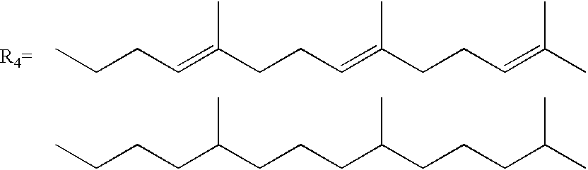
C(CC=C(CCC=C(CCC=C(C)C)C)C)C.C(CCC(CCCC(CCCC(C)C)C)C)C
